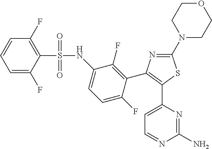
C1(N2CCOCC2)=NC(C2=C(F)C(NS(C3=C(F)C=CC=C3F)(=O)=O)=CC=C2F)=C(C2=CC=NC(N)=N2)S1
